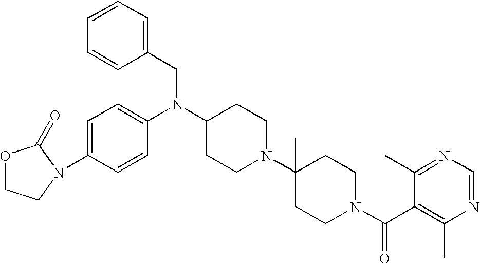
O1CCN(C2=CC=C(N(C3CCN(C4(C)CCN(C(C5=C(C)N=CN=C5C)=O)CC4)CC3)CC3=CC=CC=C3)C=C2)C1=O
